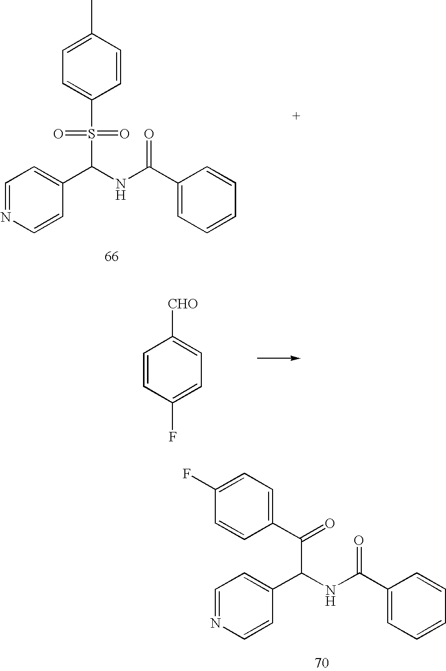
C(C(C1=CC=NC=C1)NC(C1=CC=CC=C1)=O)(C1=CC=C(F)C=C1)=O.C1=C(C)C=CC(S(=O)(C(C2=CC=NC=C2)NC(C2=CC=CC=C2)=O)=O)=C1.C1=CC(F)=CC=C1[CHO]
